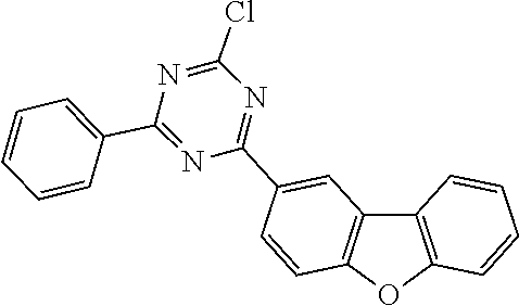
ClC1=NC(C2=CC=CC=C2)=NC(C2=CC3=C(C=C2)OC2=C3C=CC=C2)=N1
